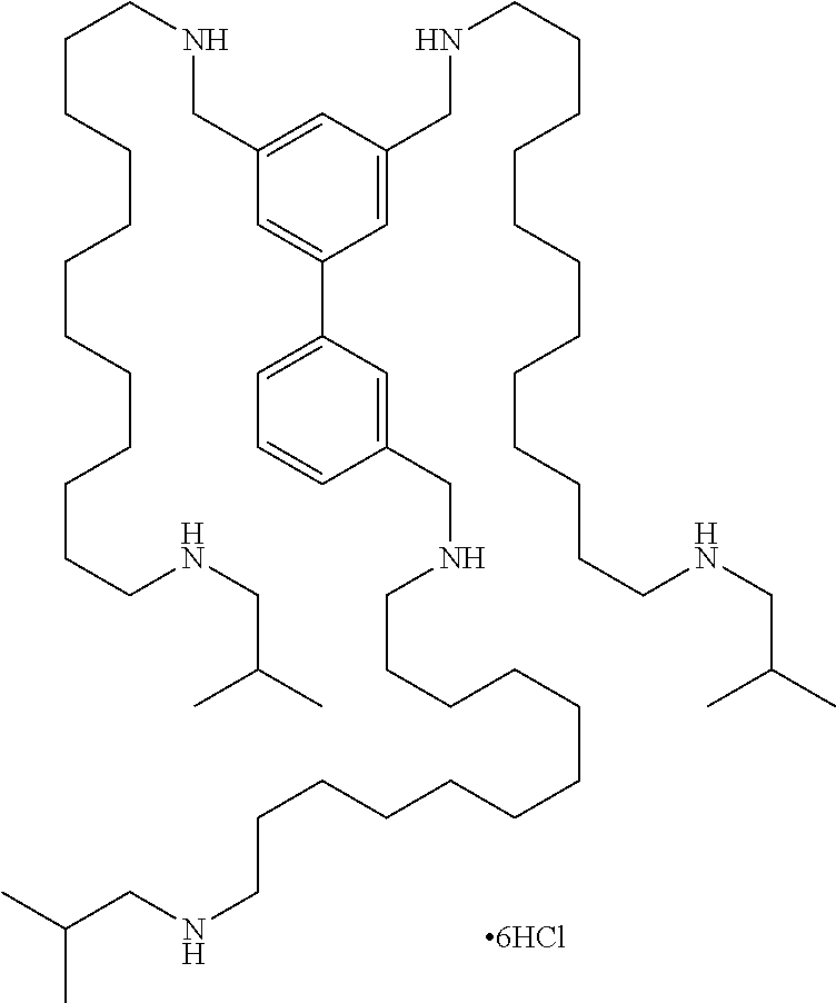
C1=C(CNCCCCCCCCCCCCNCC(C)C)C=C(CNCCCCCCCCCCCCNCC(C)C)C=C1C1=CC=CC(CNCCCCCCCCCCCCNCC(C)C)=C1
